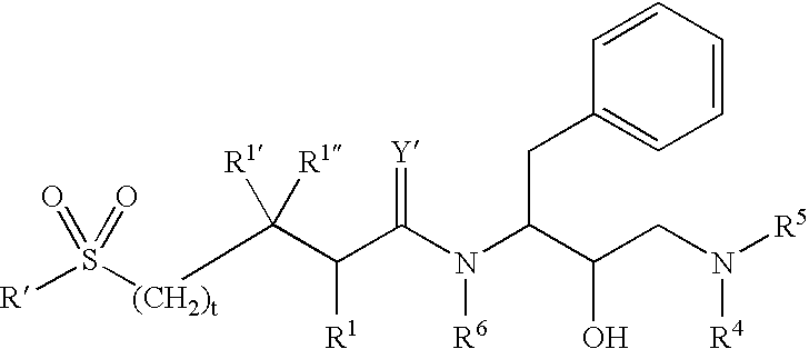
C(C(C(N(C(C(CN([R5])[R4])O)CC1=CC=CC=C1)[R6])=[Y])[R1])([R1])([R1])[(CH2)t]S(=O)([R])=O
